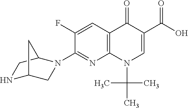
C12=C(C=C(F)C(N3CC4NCC3C4)=N1)C(=O)C(C(O)=O)=CN2C(C)(C)C
